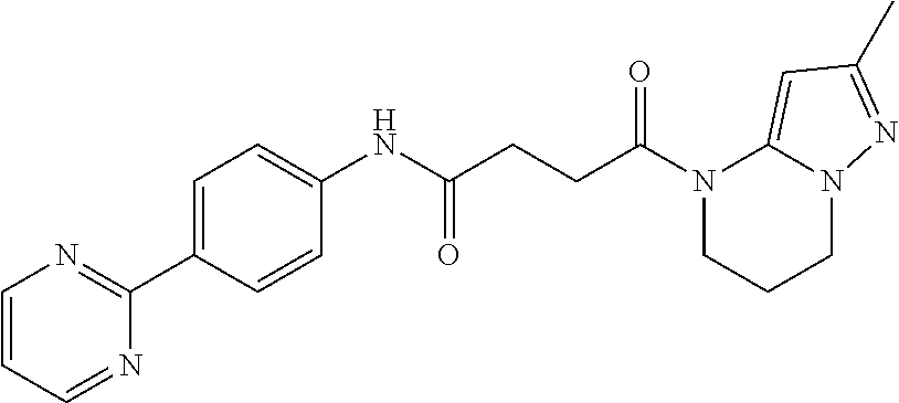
N1(C(CCC(NC2=CC=C(C3=NC=CC=N3)C=C2)=O)=O)CCCN2C1=CC(C)=N2
